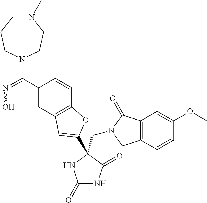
C(N1CC2=C(C1=O)C=C(OC)C=C2)C1(C2=CC3=C(C=CC(C(=NO)N4CCN(C)CCC4)=C3)O2)C(=O)NC(=O)N1
